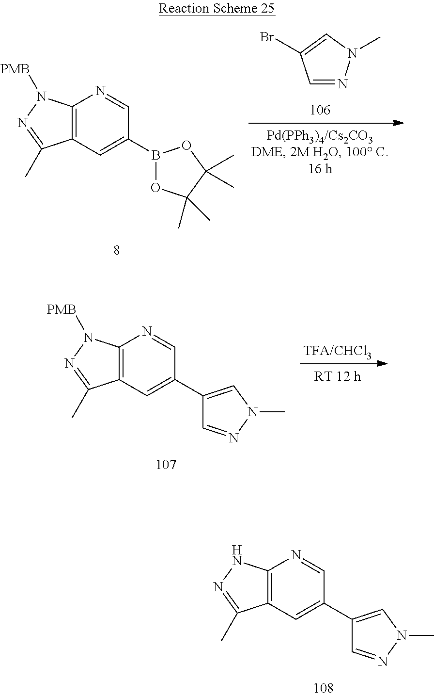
C12=C(C=C(C3=CN(C)N=C3)C=N1)C(C)=NN2.C12=C(C=C(B3OC(C)(C)C(C)(C)O3)C=N1)C(C)=NN2[PMB].C1=NN(C)C=C1Br.C12=C(C=C(C3=CN(C)N=C3)C=N1)C(C)=NN2[PMB]
